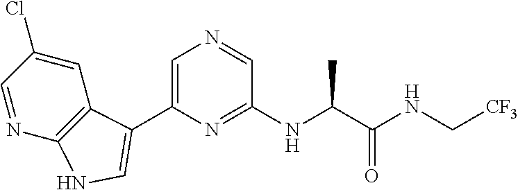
C1=NC2=C(C=C1Cl)C(C1=CN=CC(NC(C(NC[CF3])=O)C)=N1)=CN2
